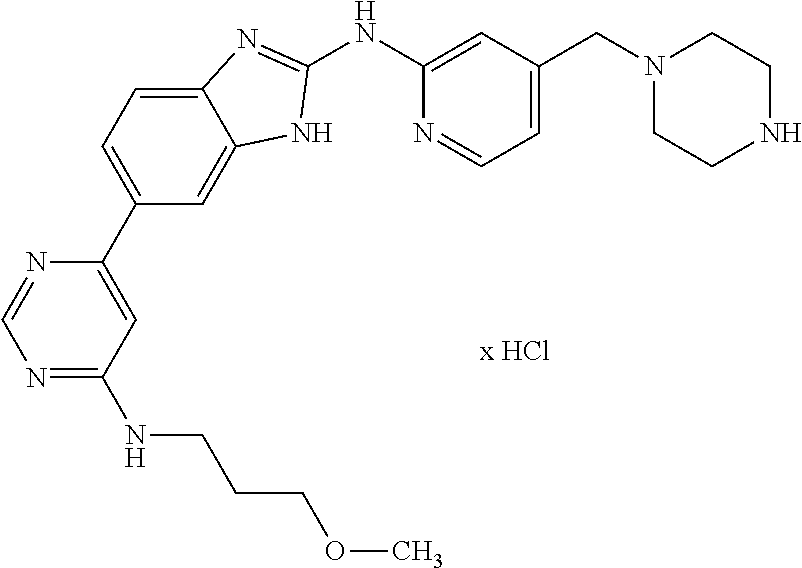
C1(NC2=CC(CN3CCNCC3)=CC=N2)=NC2=CC=C(C3=CC(NCCCOC)=NC=N3)C=C2N1
